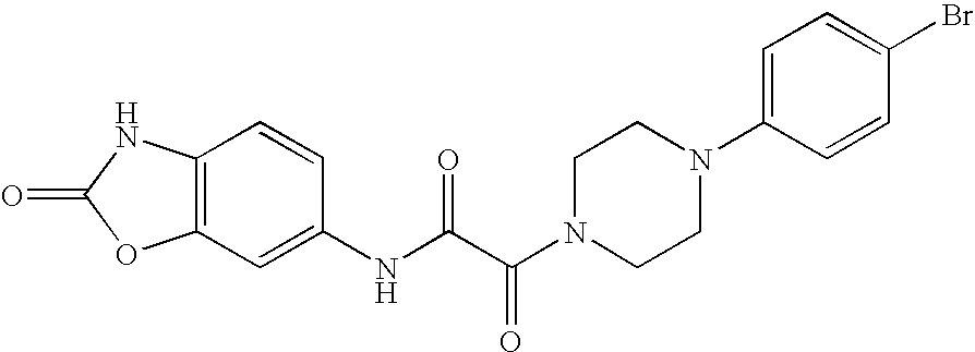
C12=C(C=C(NC(C(N3CCN(C4=CC=C(Br)C=C4)CC3)=O)=O)C=C1)OC(=O)N2
